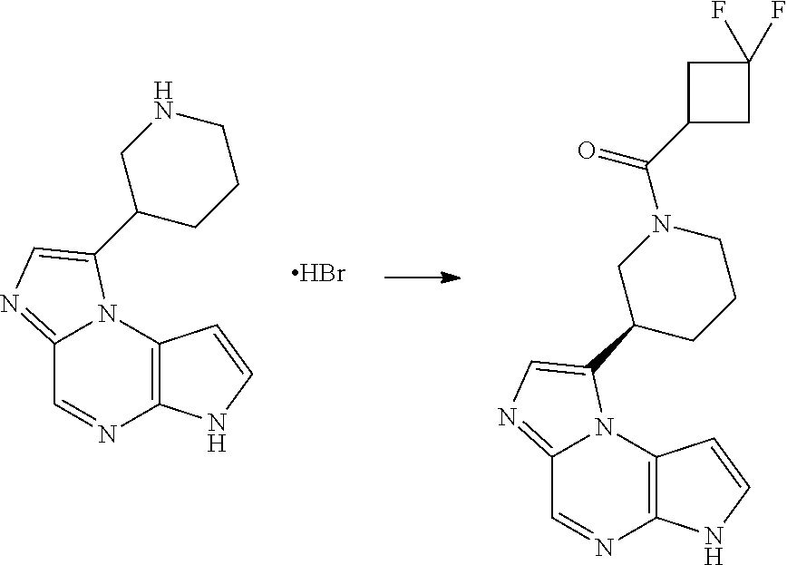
C12=NC=C(C3CCCNC3)N1C1=C(N=C2)NC=C1.Br.C12=NC=C(C3CCCN(C(C4CC(F)(F)C4)=O)C3)N1C1=C(N=C2)NC=C1
